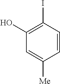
C1=CC(I)=C(O)C=C1[Me]
